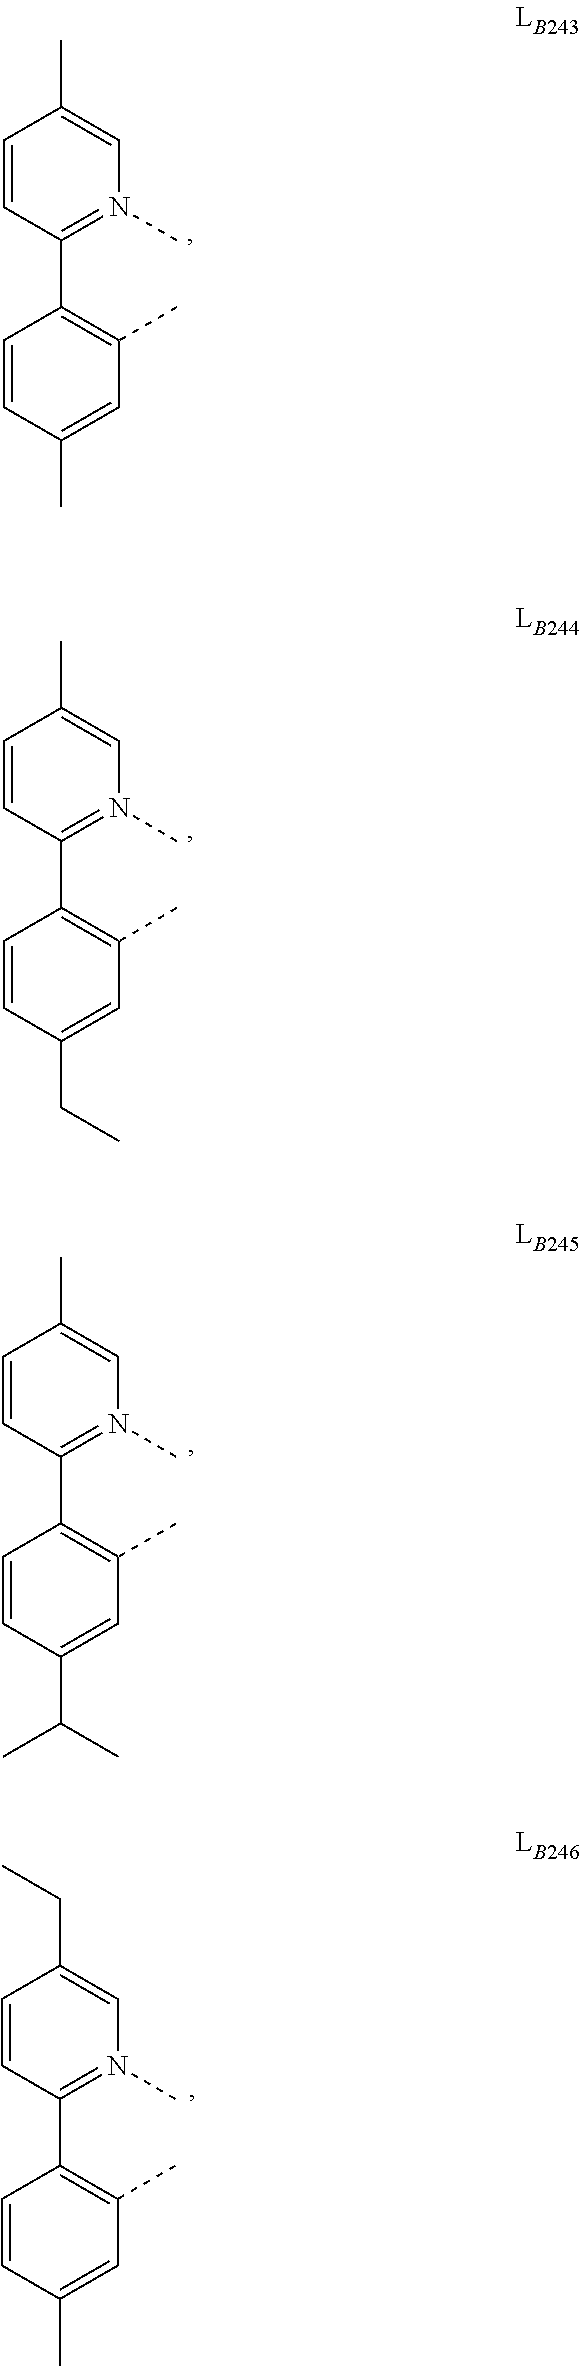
C1=CC(C)=CC(C)=C1C1=N(C)C=C(C)C=C1.C1=CC(CC)=CC(C)=C1C1=N(C)C=C(C)C=C1.C1=CC(C(C)C)=CC(C)=C1C1=N(C)C=C(C)C=C1.C1=CC(C)=CC(C)=C1C1=N(C)C=C(CC)C=C1
